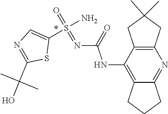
O=S(=NC(NC1=C2CCCC2=NC2=C1CC(C)(C)C2)=O)(N)C1=CN=C(C(C)(O)C)S1
